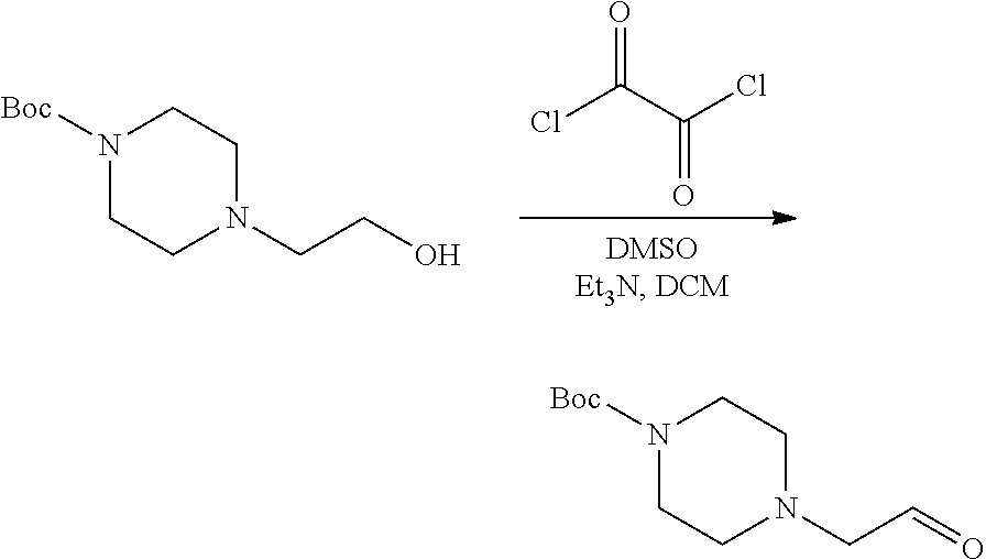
N1([Boc])CCN(CCO)CC1.ClC(C(Cl)=O)=O.N1([Boc])CCN(CC=O)CC1
